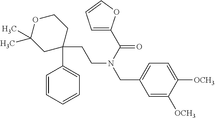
C1C(C2=CC=CC=C2)(CCN(CC2=CC=C([OCH3])C([OCH3])=C2)C(=O)C2=CC=CO2)CCOC1(C)C
